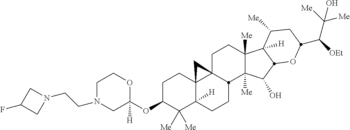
C1N(CCN2CC(F)C2)CC(OC2C([Me])([Me])C3([H])C4(CC2)C2(CCC5([Me])C([Me])(C(O)C6C5([H])C([Me])CC(C([OEt])C([Me])([Me])O)O6)C2CC3)C4)([H])OC1
